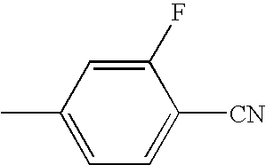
CC1=CC=C([CN])C(F)=C1
